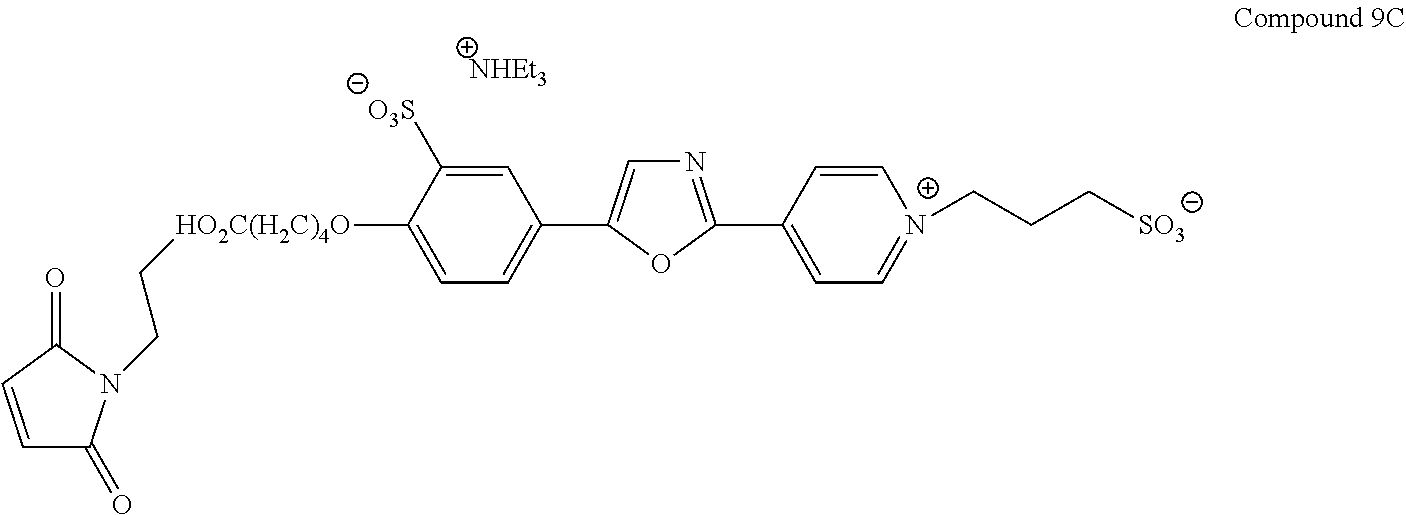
C1([HO2C(H2C)4O]CCN2C(=O)C=CC2=O)=CC=C(C2=CN=C(C3=CC=[N+](CCC[SO3])C=C3)O2)C=C1[O3S]
